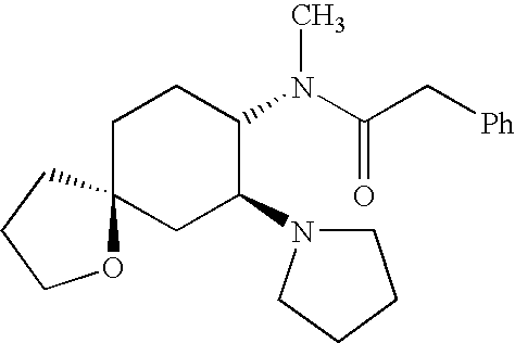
O1C2(CCC1)CC(N1CCCC1)C(N(C(C[Ph])=O)C)CC2
